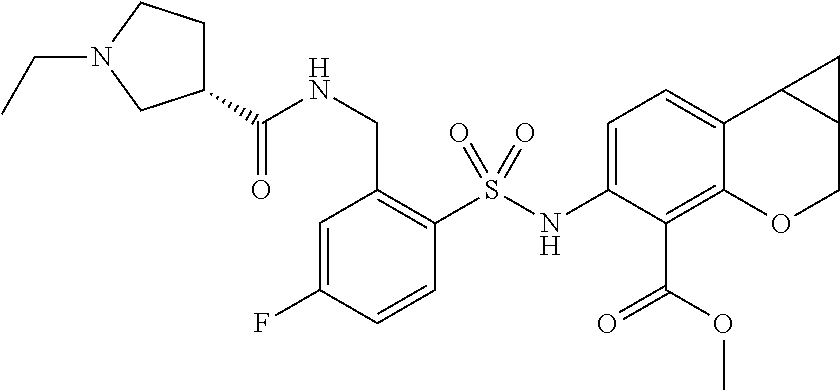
C1=C(F)C=CC(S(NC2=CC=C3C(=C2C(OC)=O)OCC2C3C2)(=O)=O)=C1CNC(=O)C1CCN(CC)C1
